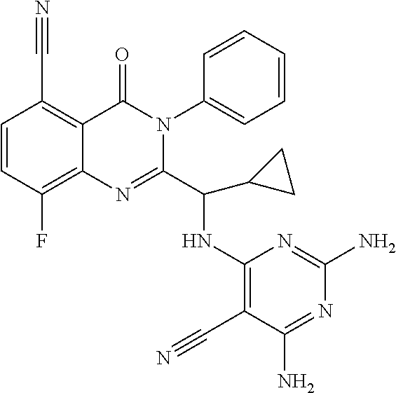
C1=CC(F)=C2C(=C1C#N)C(=O)N(C1=CC=CC=C1)C(C(NC1=C(C#N)C(N)=NC(N)=N1)C1CC1)=N2
